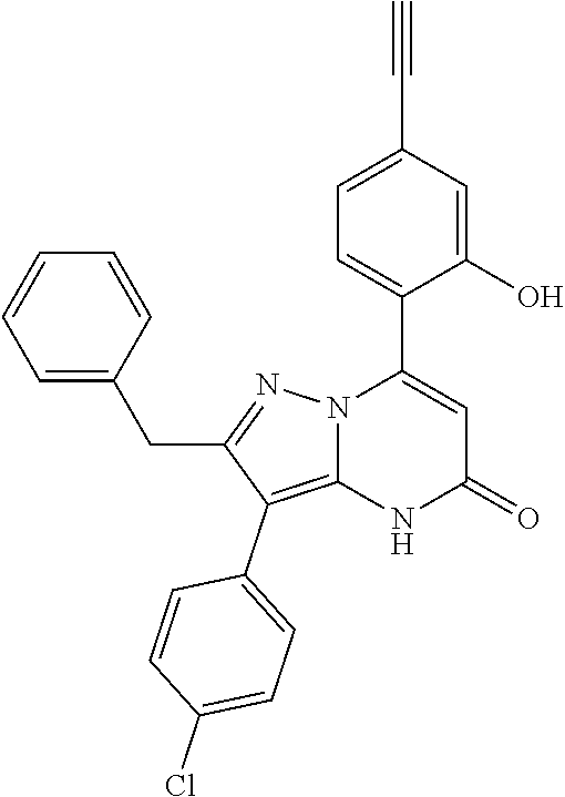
C1(O)=CC(C#C)=CC=C1C1=CC(=O)NC2=C(C3=CC=C(Cl)C=C3)C(CC3=CC=CC=C3)=NN12
